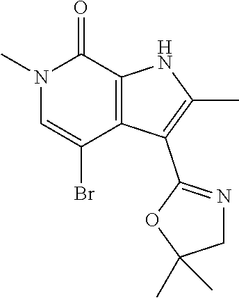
N1(C)C=C(Br)C2=C(C1=O)NC(C)=C2C1=NCC(C)(C)O1
